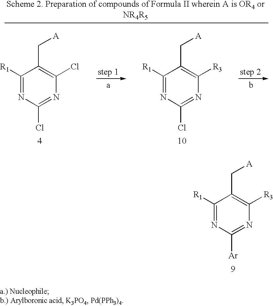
C1([R1])=NC([Ar])=NC([R3])=C1C[A].C1([R1])=NC(Cl)=NC(Cl)=C1C[A].C1([R1])=NC(Cl)=NC([R3])=C1C[A]
